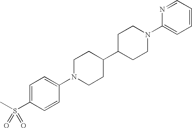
C1=C(S(C)(=O)=O)C=CC(N2CCC(C3CCN(C4=CC=CC=N4)CC3)CC2)=C1
